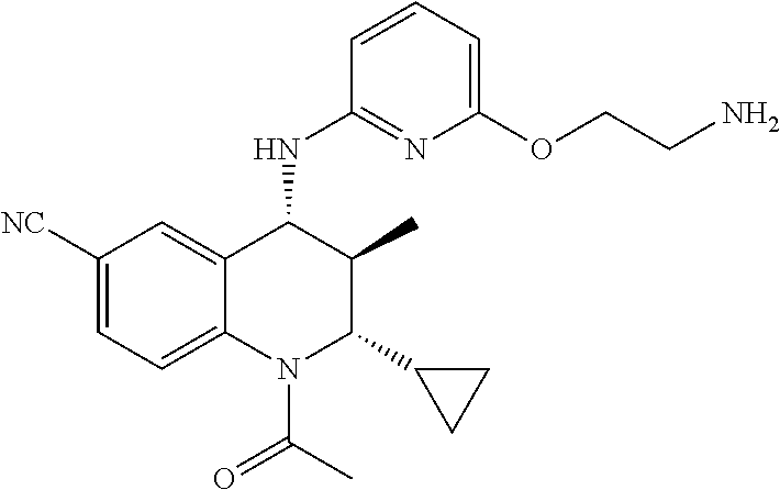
C1([NC])=CC=C2C(=C1)C(NC1=NC(OCCN)=CC=C1)C(C)C(C1CC1)N2C(=O)C
